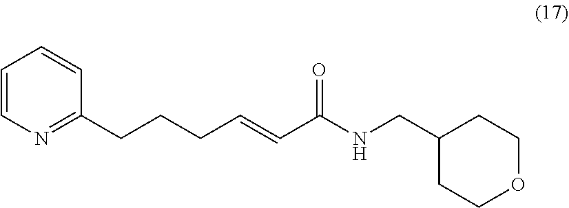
C1(CNC(C=CCCCC2=NC=CC=C2)=O)CCOCC1
